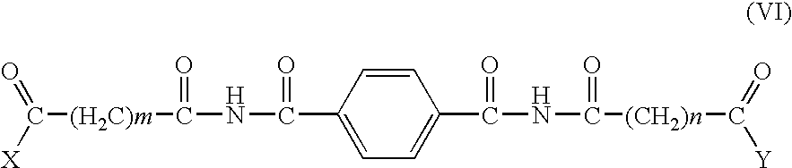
N(C(=O)C1=CC=C(C(=O)NC([(CH2)n]C([Y])=O)=O)C=C1)C(=O)[(H2C)m]C([X])=O
